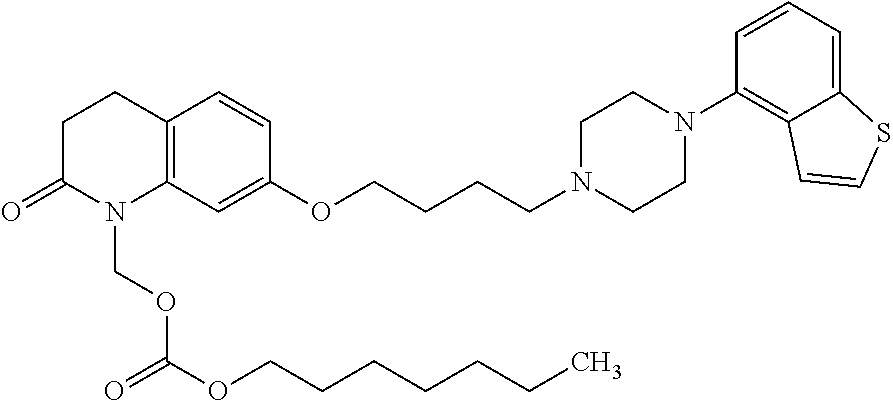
C12=C(C=C(OCCCCN3CCN(C4=C5C(=CC=C4)SC=C5)CC3)C=C1)N(COC(OCCCCCCC)=O)C(=O)CC2
